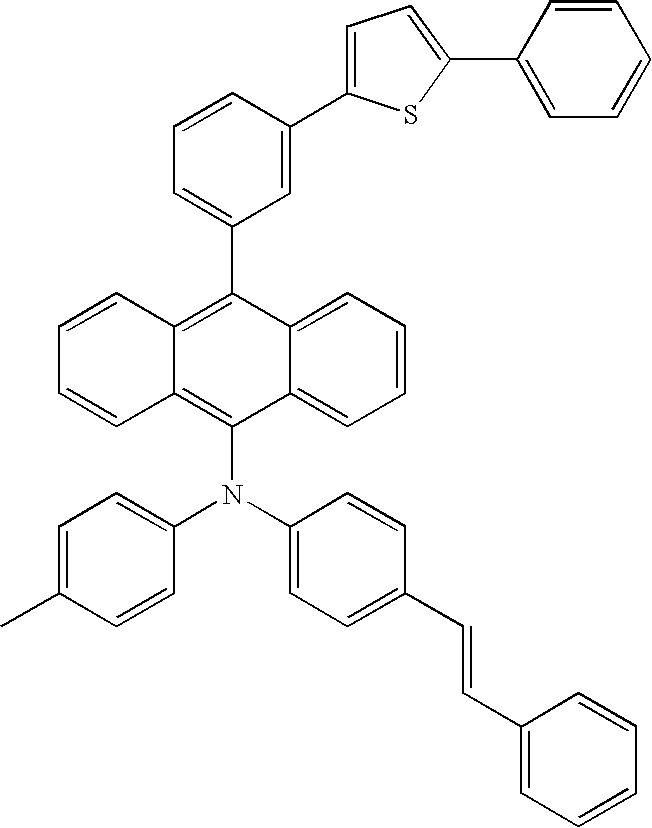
C12=CC=CC=C1C(N(C1=CC=C(C=CC3=CC=CC=C3)C=C1)C1=CC=C(C)C=C1)=C1C(=C2C2=CC=CC(C3=CC=C(C4=CC=CC=C4)S3)=C2)C=CC=C1
